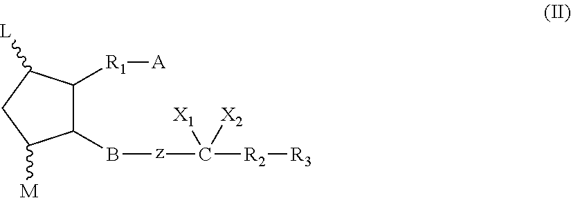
C1(B[z]C([R2][R3])([X1])[X2])C([R1][A])C([L])CC1[M]
